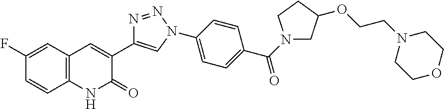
C1(F)=CC2=C(C=C1)NC(=O)C(C1=CN(C3=CC=C(C(N4CC(OCCN5CCOCC5)CC4)=O)C=C3)N=N1)=C2
